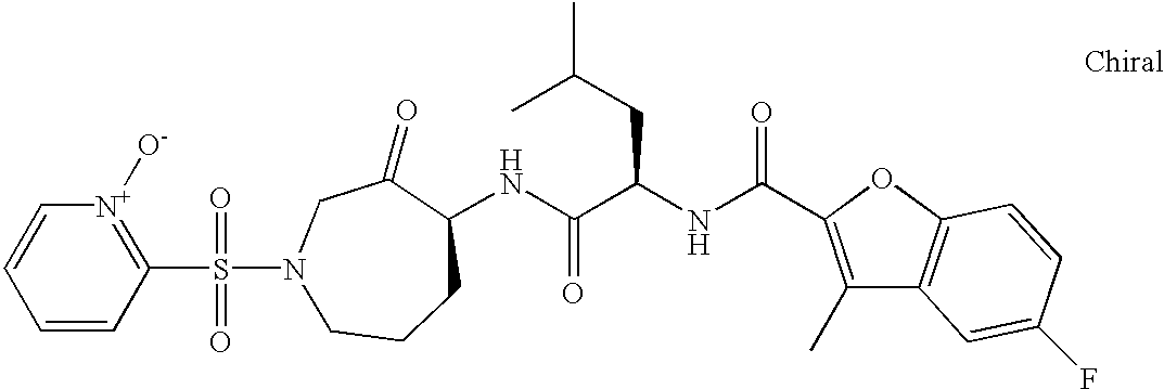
C1=CC(S(=O)(=O)N2CC(=O)C(NC(C(NC(=O)C3=C(C)C4=C(O3)C=CC(F)=C4)CC(C)C)=O)CCC2)=[N+]([O-])C=C1
